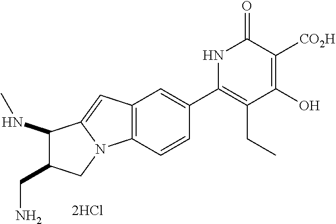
C12=C(C=CC(C3=C(CC)C(O)=C([CO2H])C(=O)N3)=C1)N1C(=C2)C(NC)C(CN)C1
